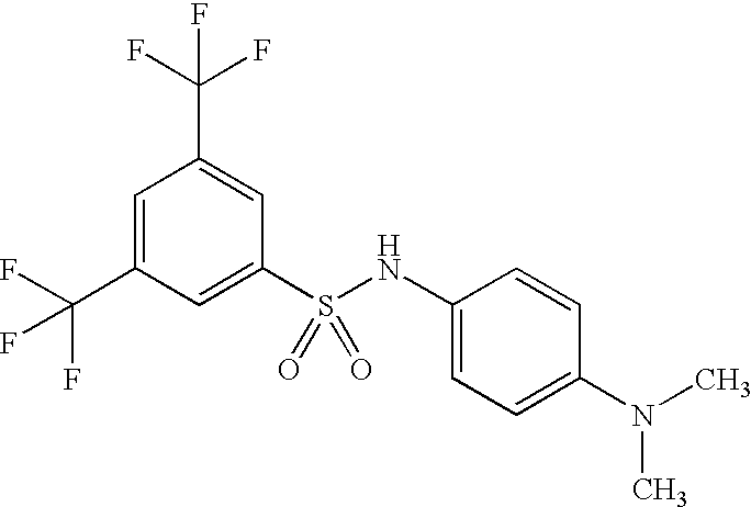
C1=C(C(F)(F)F)C=C(S(NC2=CC=C(N(C)C)C=C2)(=O)=O)C=C1C(F)(F)F
